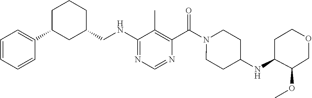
C1(CNC2=NC=NC(C(=O)N3CCC(NC4C(OC)COCC4)CC3)=C2C)CCCC(C2=CC=CC=C2)C1
